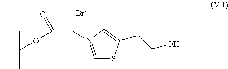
C1=N(CC(=O)OC(C)(C)C)C(C)=C(CCO)S1.[Br-]
